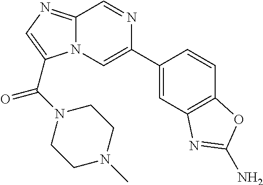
C1=C(C2=CN3C(=NC=C3C(N3CCN(C)CC3)=O)C=N2)C=CC2=C1N=C(N)O2
